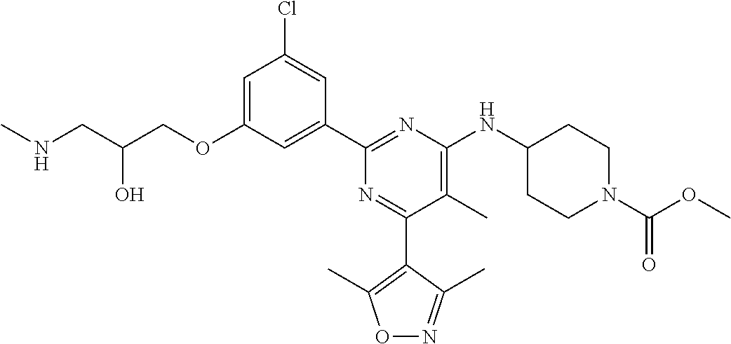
C1=C(OCC(CNC)O)C=C(C2=NC(NC3CCN(C(OC)=O)CC3)=C(C)C(C3=C(C)ON=C3C)=N2)C=C1Cl
